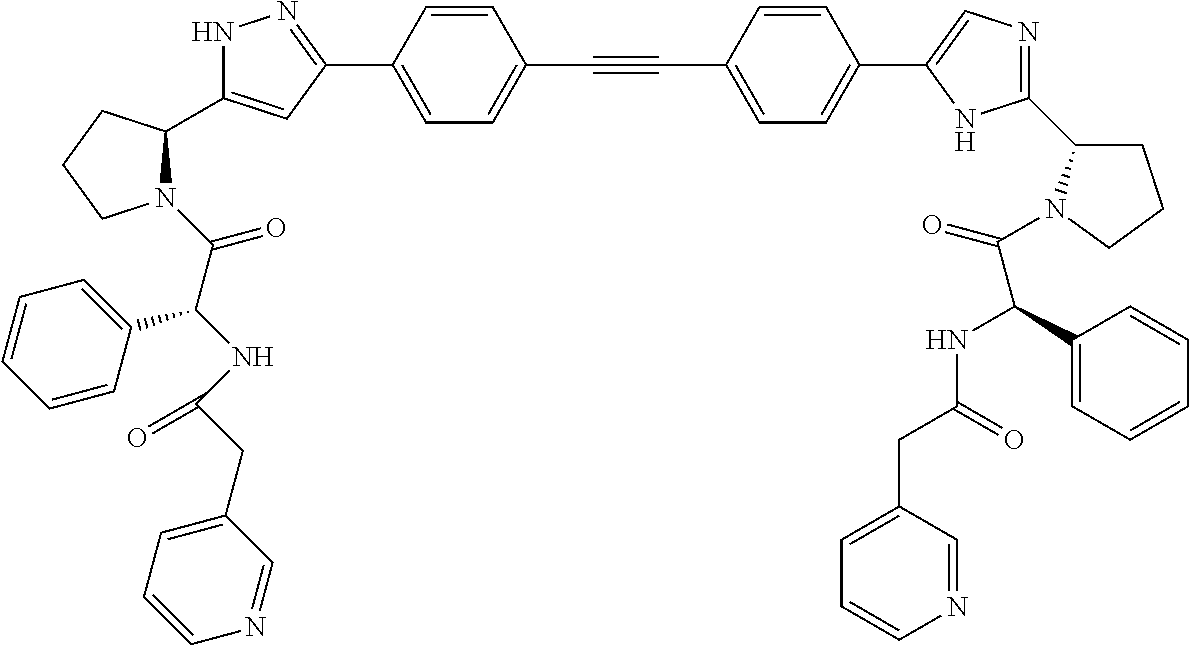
N1C(C2N(C(C(NC(CC3=CC=CN=C3)=O)C3=CC=CC=C3)=O)CCC2)=CC(C2=CC=C(C#CC3=CC=C(C4=CN=C(C5CCCN5C(=O)C(C5=CC=CC=C5)NC(=O)CC5=CC=CN=C5)N4)C=C3)C=C2)=N1
